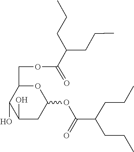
C(CCC)(C(=O)OC1CC(O)C(O)C(COC(C(CCC)CCC)=O)O1)CCC
